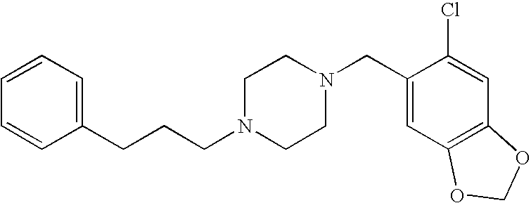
C(CCN1CCN(CC2=CC3=C(C=C2Cl)OCO3)CC1)C1=CC=CC=C1
